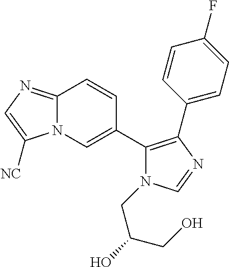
C12=NC=C([NC])N1C=C(C1=C(C3=CC=C(F)C=C3)N=CN1CC(O)CO)C=C2
